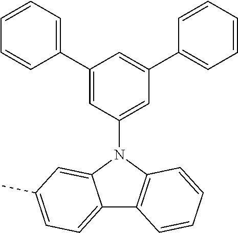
C1(C2=CC=CC=C2)=CC(N2C3=CC(C)=CC=C3C3=C2C=CC=C3)=CC(C2=CC=CC=C2)=C1
